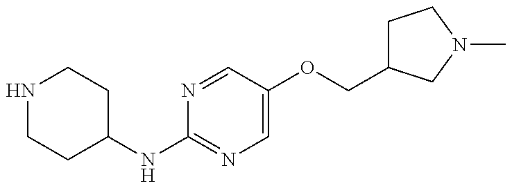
N1CCC(NC2=NC=C(OCC3CCN(C)C3)C=N2)CC1
